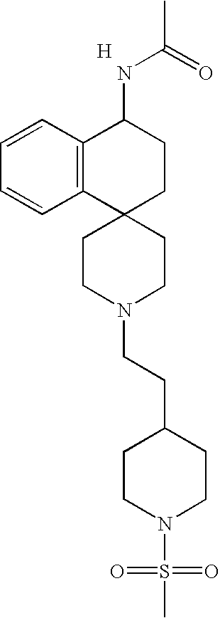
C12=C(C=CC=C1)C(NC(C)=O)CCC21CCN(CCC2CCN(S(C)(=O)=O)CC2)CC1.[H]
